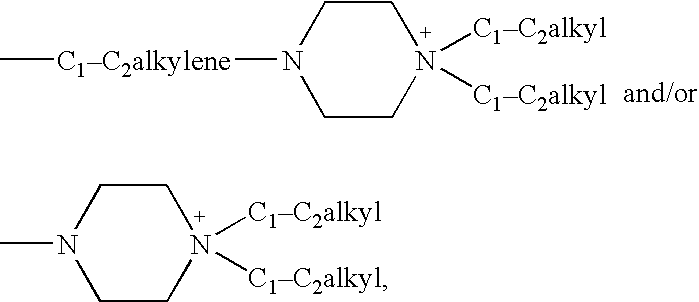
N1(C)CCN([C1C2alkyl])([C1C2alkyl])CC1.C[C1C2alkylene]N1CCN([C1C2alkyl])([C1C2alkyl])CC1
